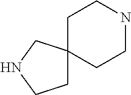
C1CNCCC12CCNC2
